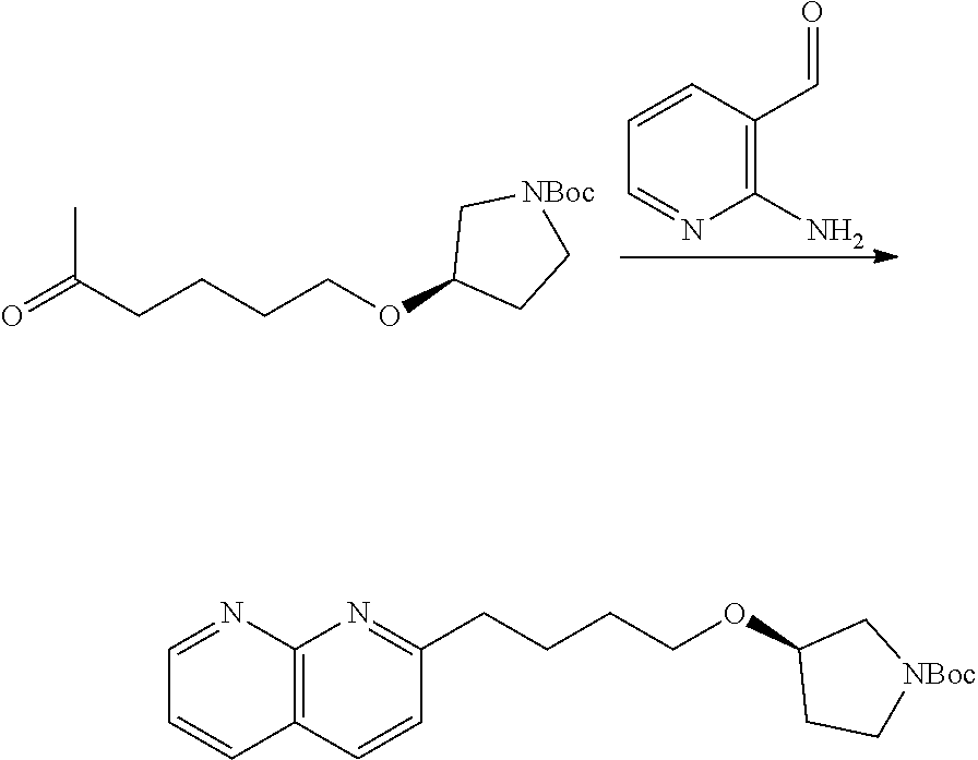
C1=CC(C=O)=C(N)N=C1.C(CCCOC1CC[NBoc]C1)C(=O)C.C1=NC2=C(C=C1)C=CC(CCCCOC1CC[NBoc]C1)=N2
